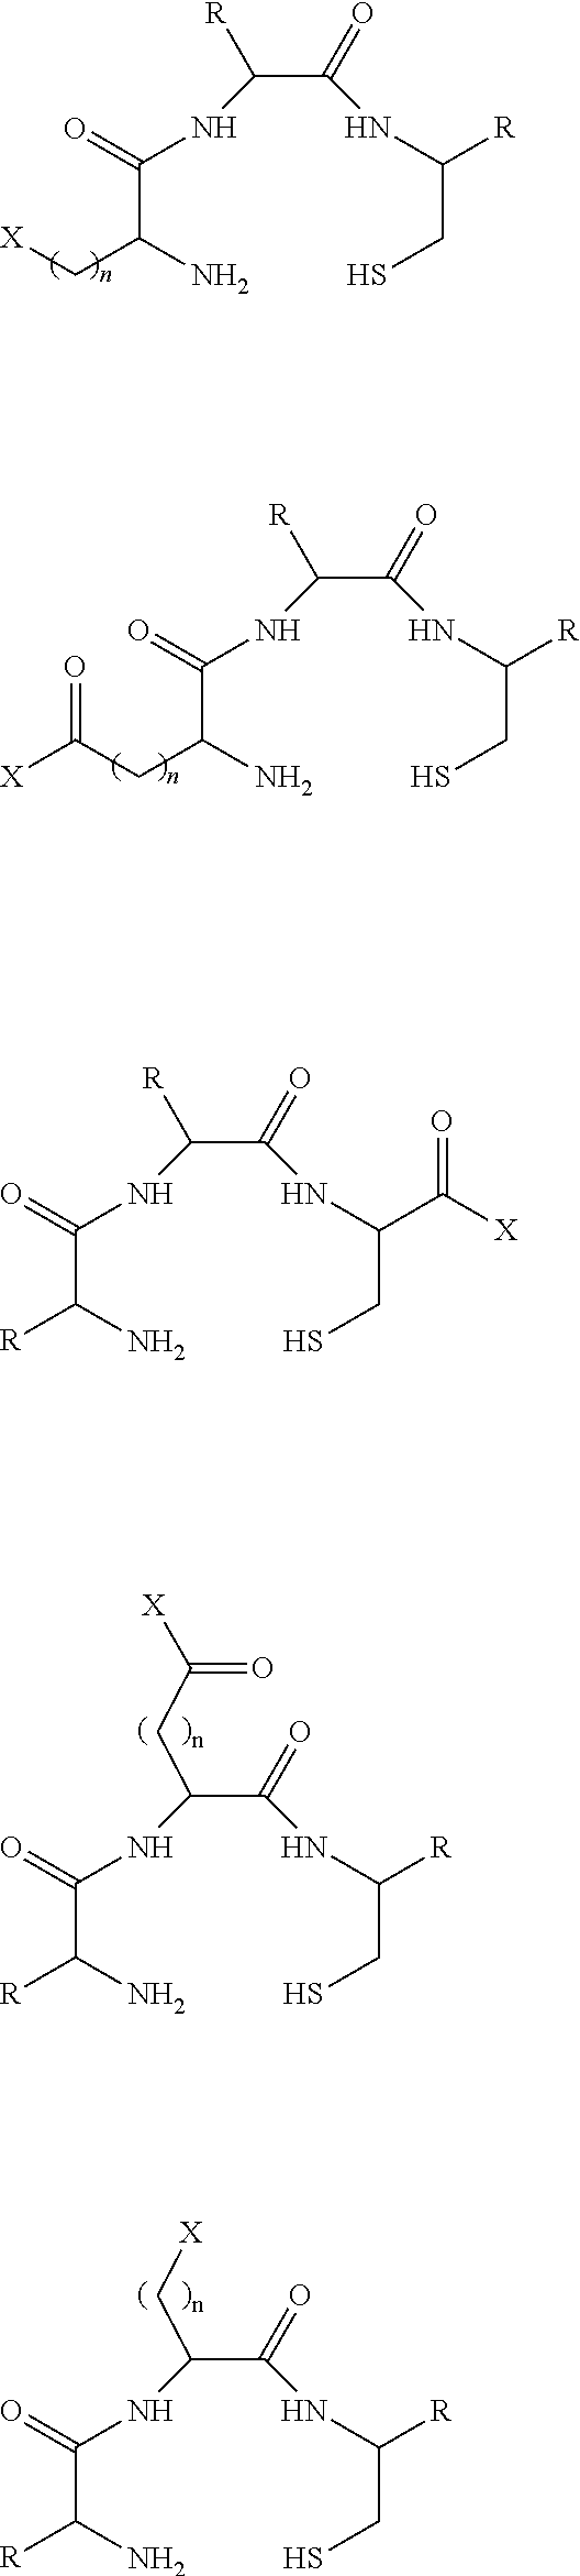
[R]C(C(=O)NC(C(NC(CS)C([X])=O)=O)[R])N.[R]C(C(=O)NC(C(NC(CS)[R])=O)CC(=O)[X])N.[R]C(C(=O)NC(C(NC(CS)[R])=O)C[X])N.C(C(C(=O)NC(C(NC(CS)[R])=O)[R])N)[X].C(C(C(=O)NC(C(NC(CS)[R])=O)[R])N)C([X])=O
